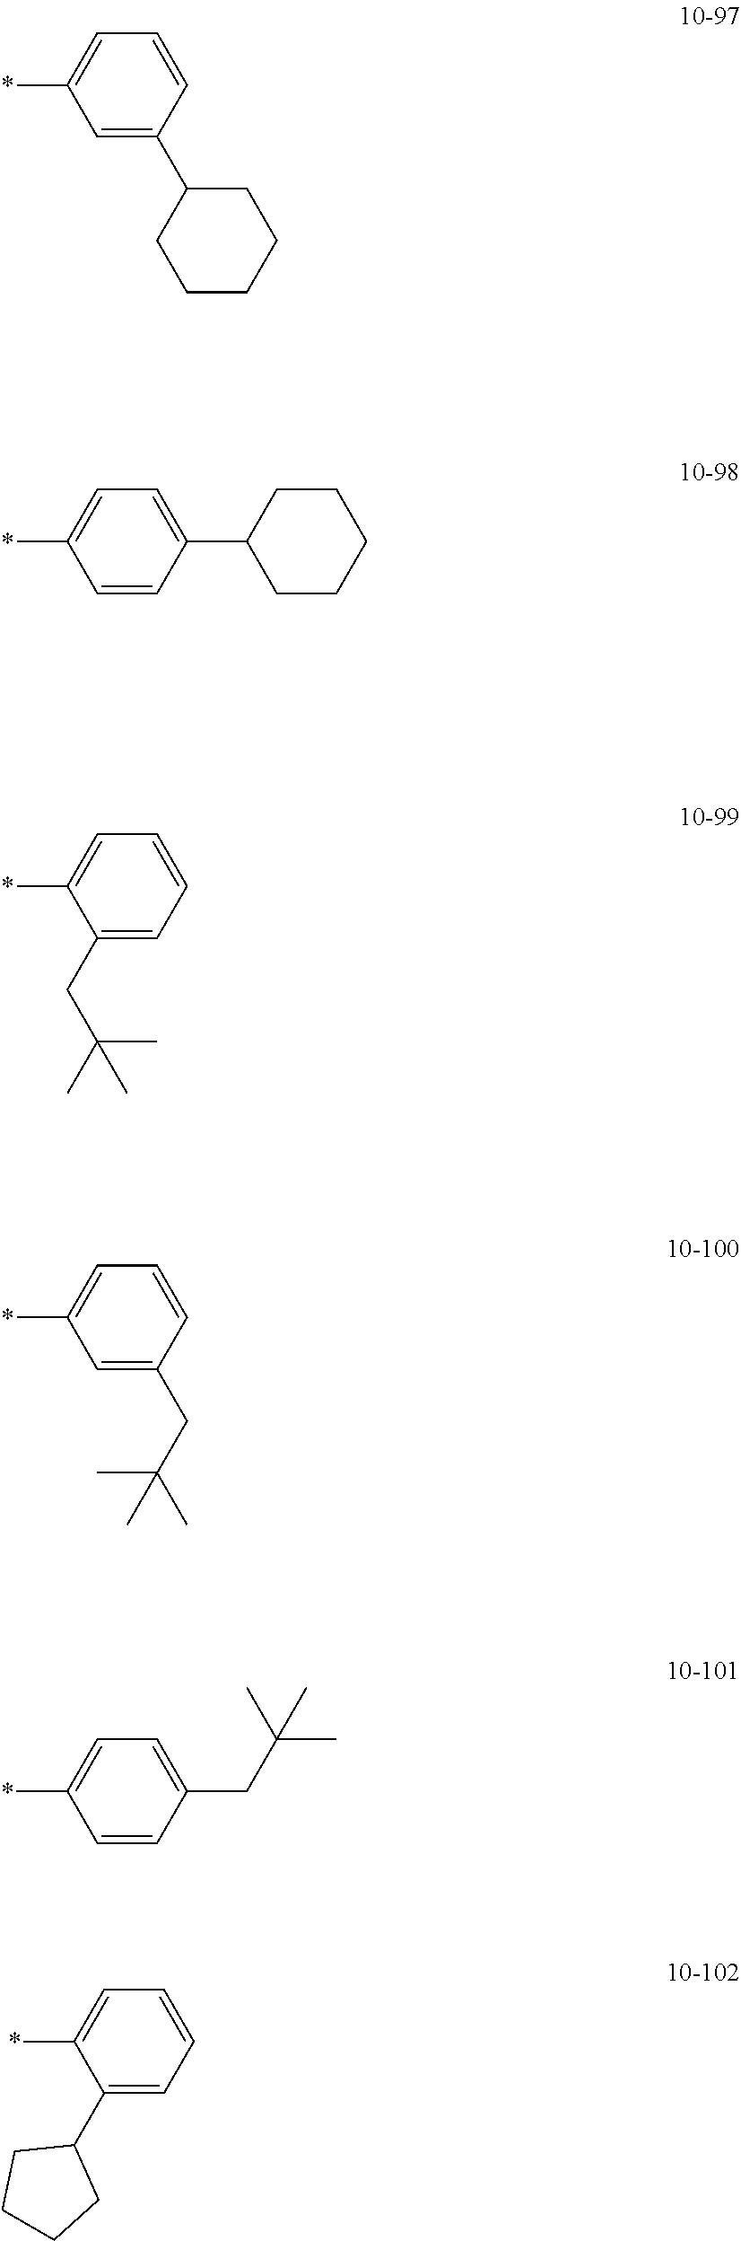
C1=C(C2CCCCC2)C=CC=C1*.C1=CC(C2CCCCC2)=CC=C1*.C1(CC(C)(C)C)=CC=CC=C1*.C1=C(CC(C)(C)C)C=CC=C1*.C1=CC(CC(C)(C)C)=CC=C1*.C1(C2CCCC2)=CC=CC=C1*
